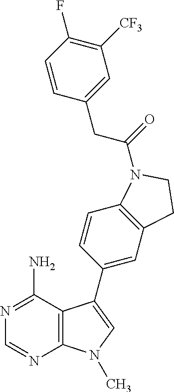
C12=C(C=CC(C3=CN(C)C4=C3C(N)=NC=N4)=C1)N(C(CC1=CC([CF3])=C(F)C=C1)=O)CC2
